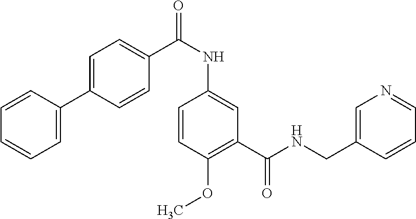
C1=CC=CC=C1C1=CC=C(C(NC2=CC(C(NCC3=CN=CC=C3)=O)=C(OC)C=C2)=O)C=C1
